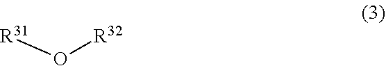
[R31]O[R32]
